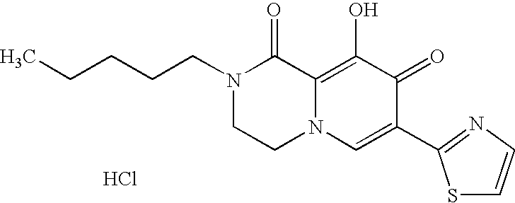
C(CN1CCN2C(=C(O)C(=O)C(C3=NC=CS3)=C2)C1=O)CCC.Cl
